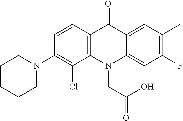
C12=C(C=CC(N3CCCCC3)=C1Cl)C(=O)C1=CC(C)=C(F)C=C1N2CC(=O)O
